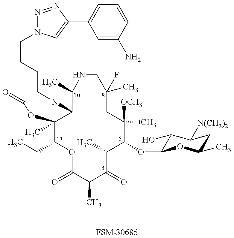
C1(CC)C2(C)C(N(CCCCN3N=NC(C4=CC=CC(N)=C4)=C3)C(=O)O2)C(C)NCC(C)(F)CC([OCH3])(C)C(OC2C(O)C([N(CH3)2])CC(C)O2)C(C)C(=O)C(C)C(=O)O1.[FSM-30686]
